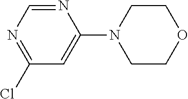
N1=CN=C(Cl)C=C1N1CCOCC1
